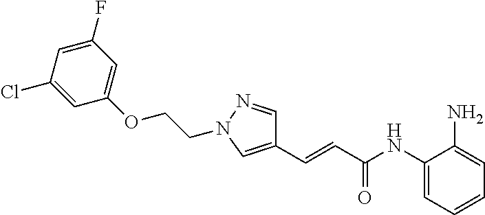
C1=C(N)C(NC(C=CC2=CN(CCOC3=CC(F)=CC(Cl)=C3)N=C2)=O)=CC=C1
